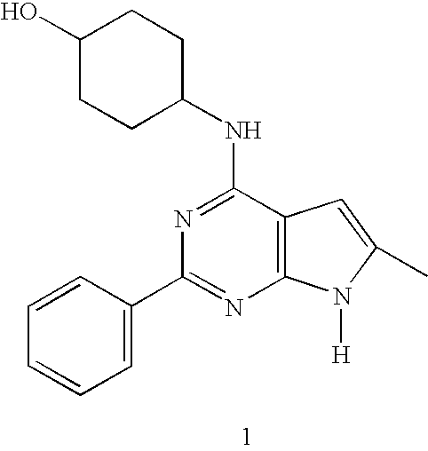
C1=CC(C2=NC3=C(C(NC4CCC(O)CC4)=N2)C=C(C)N3[H])=CC=C1
